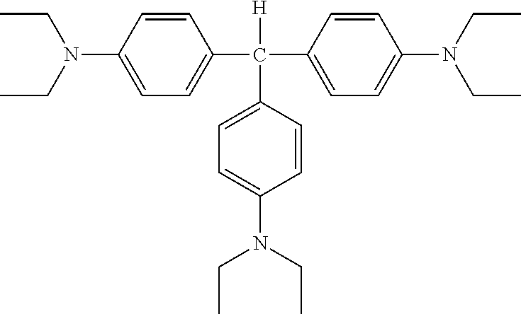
C1(C([H])(C2=CC=C(N(CC)CC)C=C2)C2=CC=C(N(CC)CC)C=C2)=CC=C(N(CC)CC)C=C1
